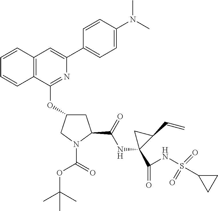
C12=C(C(OC3CC(C(NC4(C(=O)NS(C5CC5)(=O)=O)C(C=C)C4)=O)N(C(OC(C)(C)C)=O)C3)=NC(C3=CC=C(N(C)C)C=C3)=C1)C=CC=C2
